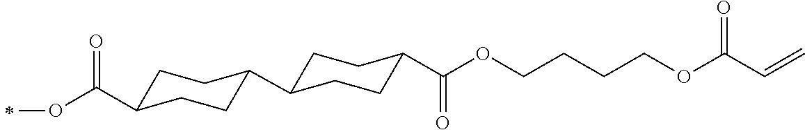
C1C(C(OC)=O)CCC(C2CCC(C(OCCCCOC(C=C)=O)=O)CC2)C1
